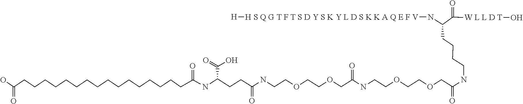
OC(CCCCCCCCCCCCCCCCC(=O)NC(CCC(NCCOCCOCC(NCCOCCOCC(NCCCCC(C([W L L D T]O)=O)N[H S Q G T F T S D Y S K Y L D S K K A Q E F V][H])=O)=O)=O)C(=O)O)=O
